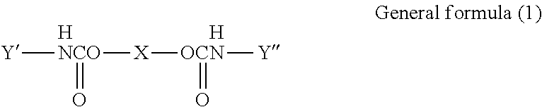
[Y][NCO](=O)[X][OCN](=O)[Y].[H].[H]
